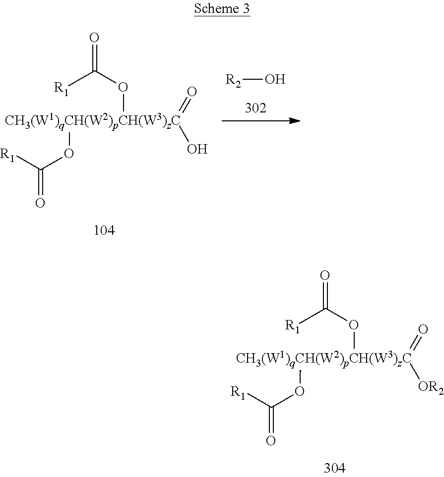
[R2]O.[CH3(W1)qCH(W2)pCH(W3)zC](=O)(OC([R1])=O)(OC([R1])=O)O.[CH3(W1)qCH(W2)pCH(W3)zC](=O)(OC([R1])=O)(OC([R1])=O)[OR2]
